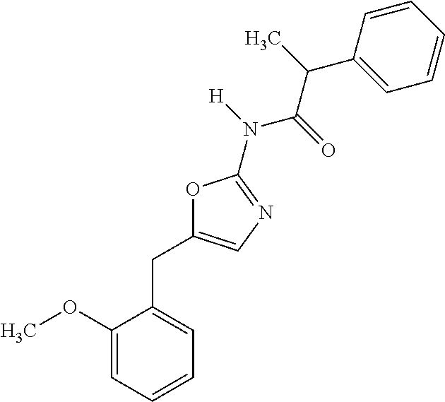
C1(OC)=CC=CC=C1CC1=CN=C(N([H])C(=O)C(C)C2=CC=CC=C2)O1
